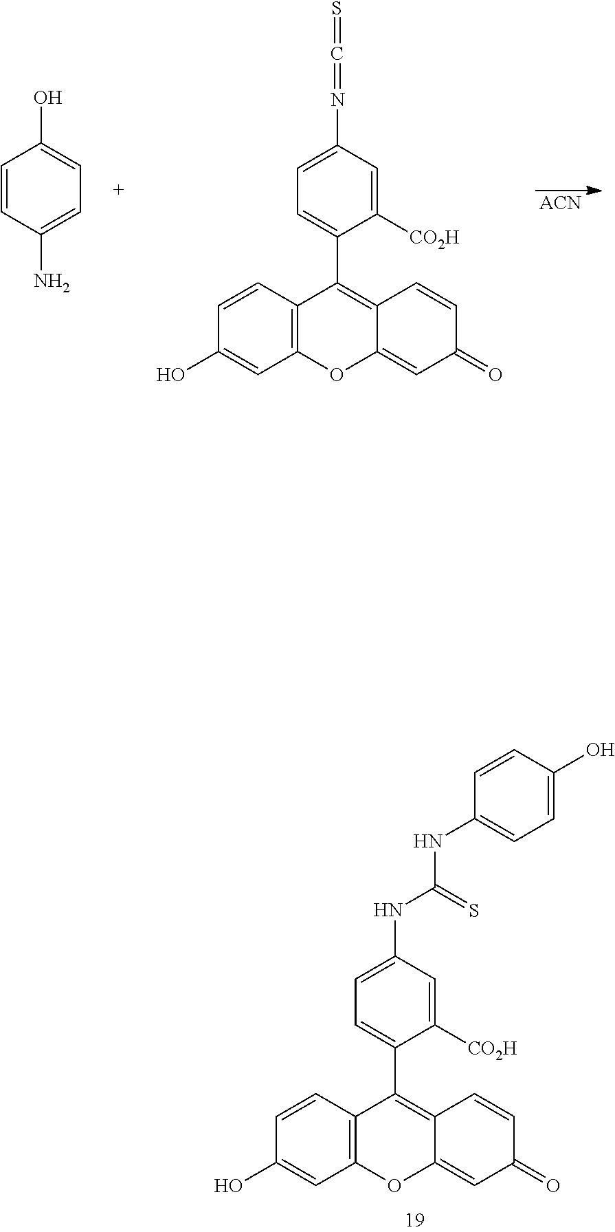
C1=CC2=C(C=C1O)OC1=CC(=O)C=CC1=C2C1=CC=C(NC(NC2=CC=C(O)C=C2)=S)C=C1[CO2H].[ACN].C1=CC(N)=CC=C1O.C1=CC2=C(C=C1O)OC1=CC(=O)C=CC1=C2C1=CC=C(N=C=S)C=C1[CO2H]
